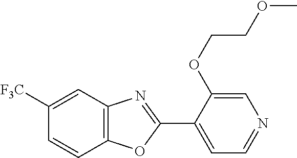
C12=C(C=C([F3C])C=C1)N=C(C1=CC=NC=C1OCCOC)O2
